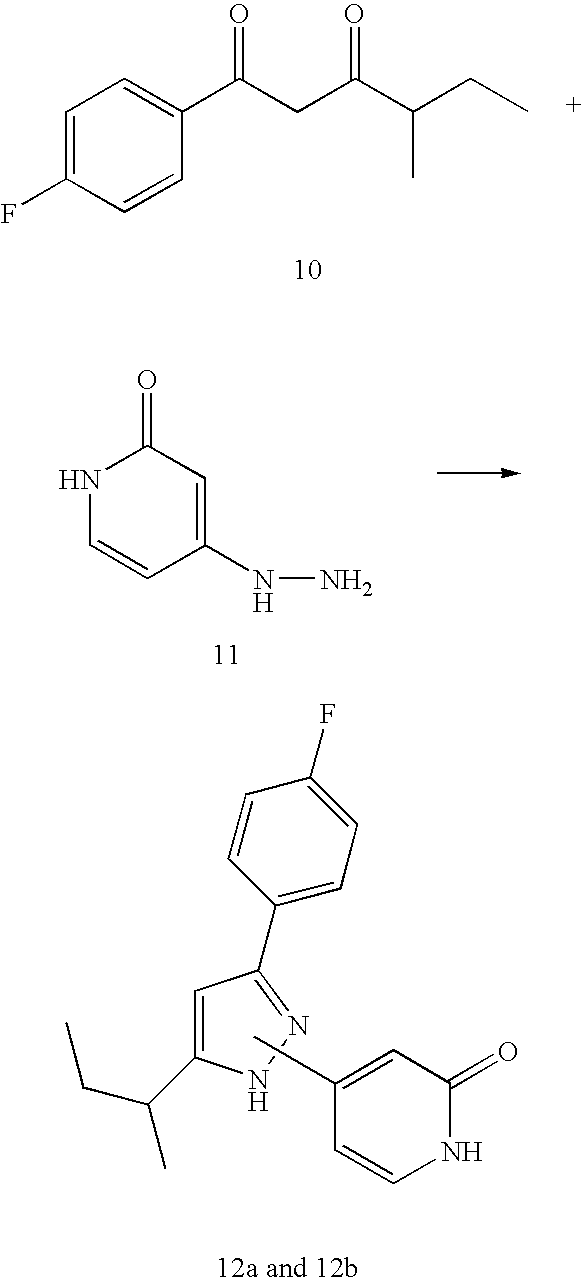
N1C=CC(NN)=CC1=O.C1=C(F)C=CC(C(=O)CC(C(C)CC)=O)=C1.C1=C(C(CC)C)NN=C1C1=CC=C(F)C=C1.C1(C)=CC(=O)NC=C1
